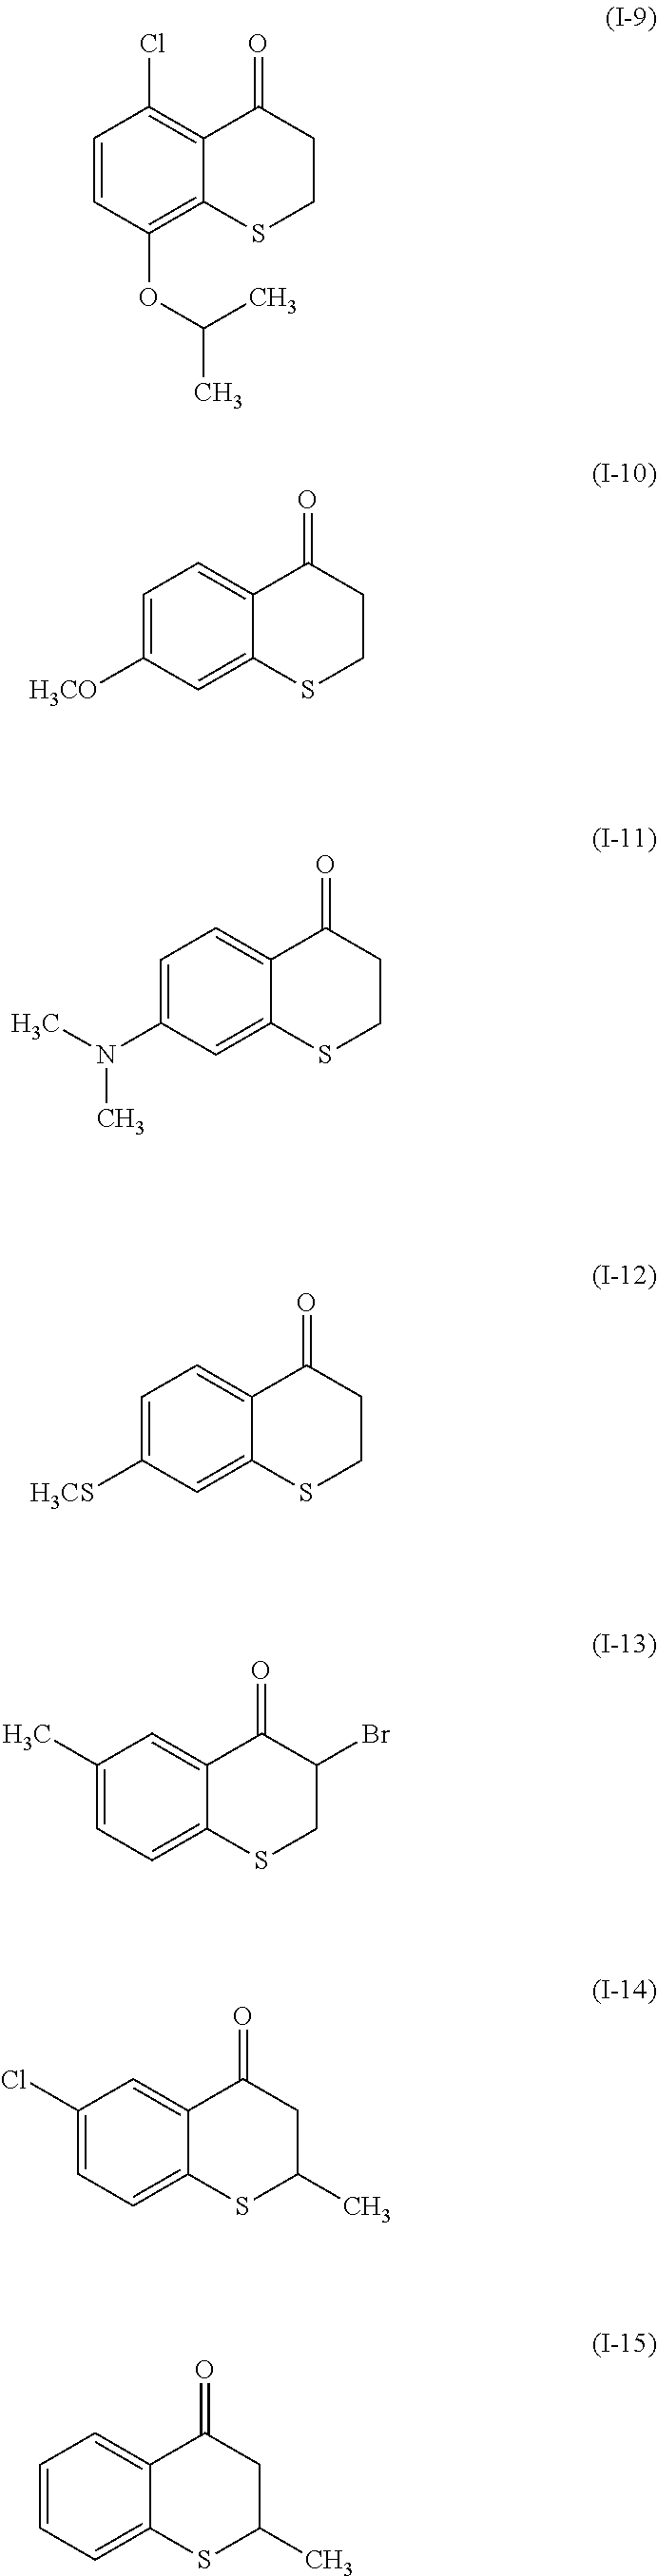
C1=CC(OC(C)C)=C2C(=C1Cl)C(=O)CCS2.C1=C([H3CO])C=C2C(=C1)C(=O)CCS2.C1=C(N(C)C)C=C2C(=C1)C(=O)CCS2.C1=C([H3CS])C=C2C(=C1)C(=O)CCS2.C1(C)=CC=C2C(=C1)C(=O)C(Br)CS2.C1(Cl)=CC=C2C(=C1)C(=O)CC(C)S2.C1=CC=C2C(=C1)C(=O)CC(C)S2
